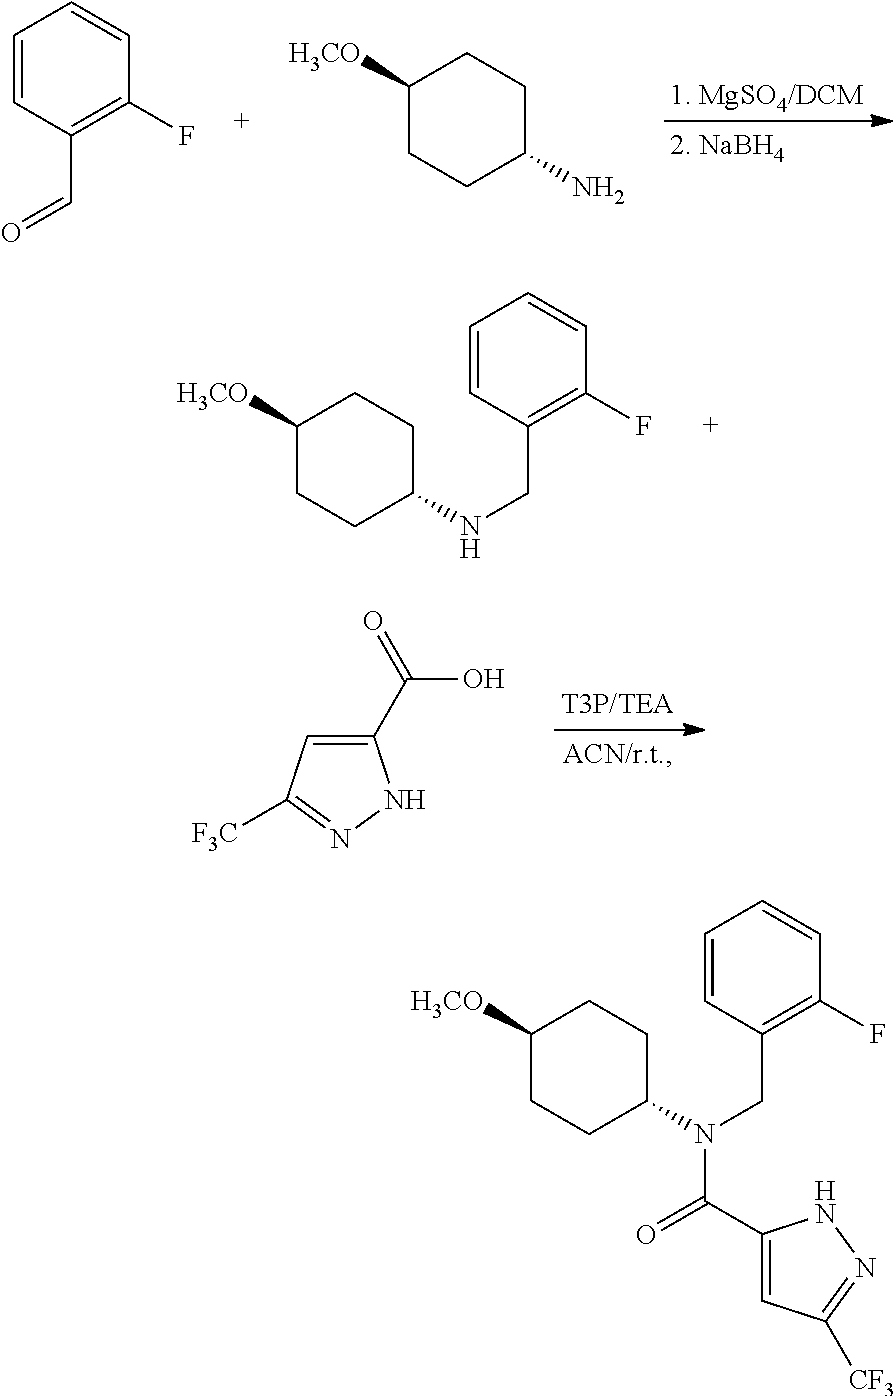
C1=CC(C=O)=C(F)C=C1.C1([H3CO])CCC(N)CC1.C1([H3CO])CCC(NCC2=C(F)C=CC=C2)CC1.C1(C(=O)O)=CC([F3C])=NN1.C1=CC(CN(C(=O)C2=CC([CF3])=NN2)C2CCC([H3CO])CC2)=C(F)C=C1
